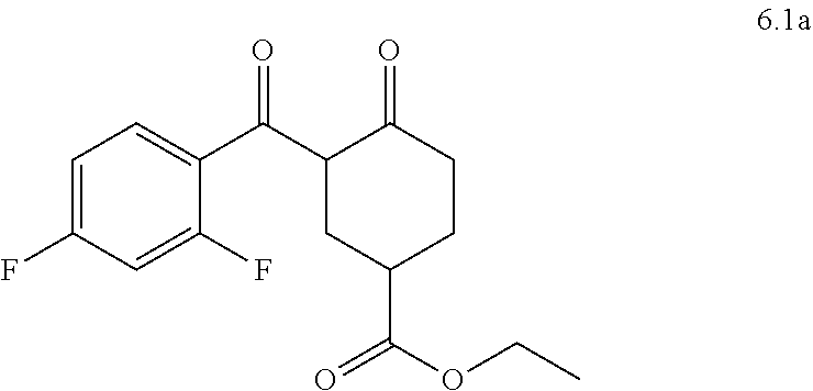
C1=C(F)C=C(F)C(C(C2CC(C(OCC)=O)CCC2=O)=O)=C1
